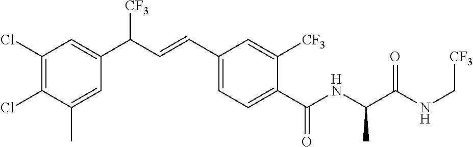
C1(Cl)=C(Cl)C(C)=CC(C(C=CC2=CC=C(C(NC(C(NC[CF3])=O)C)=O)C([CF3])=C2)[CF3])=C1
